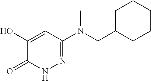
N(C)(C1=NNC(=O)C(O)=C1)CC1CCCCC1
